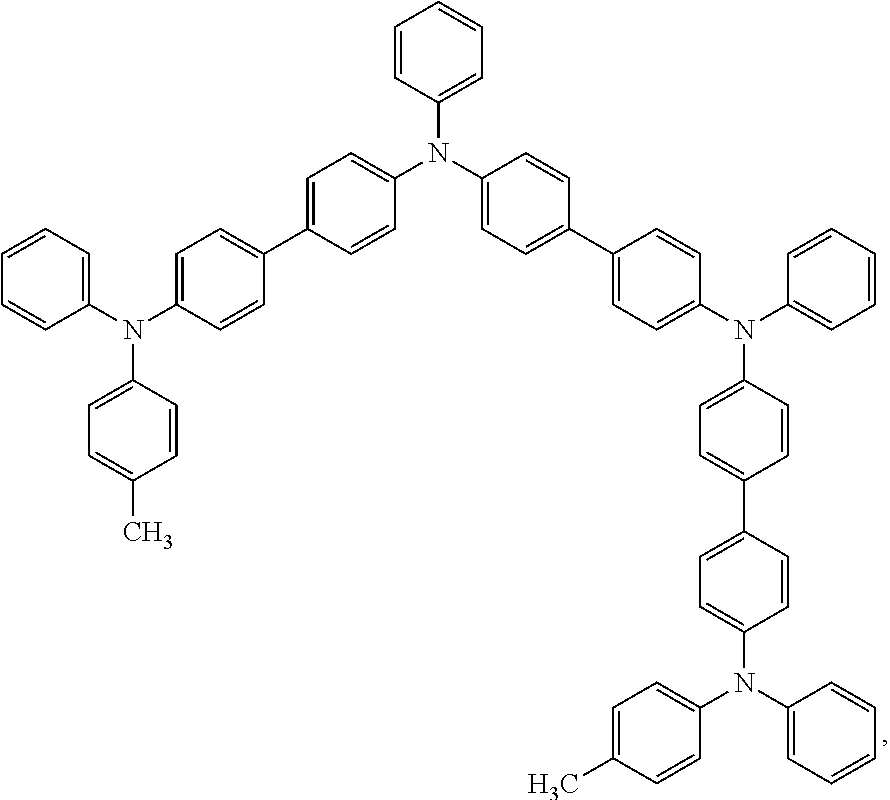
C1=CC(N(C2=CC=C(C3=CC=C(N(C4=CC=CC=C4)C4=CC=C(C5=CC=C(N(C6=CC=CC=C6)C6=CC=C(C)C=C6)C=C5)C=C4)C=C3)C=C2)C2=CC=C(C3=CC=C(N(C4=CC=CC=C4)C4=CC=C(C)C=C4)C=C3)C=C2)=CC=C1
